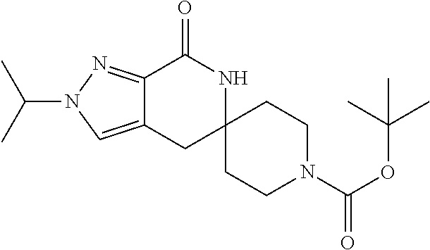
C12=CN(C(C)C)N=C1C(=O)NC1(C2)CCN(C(OC(C)(C)C)=O)CC1
